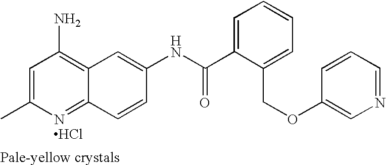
CC1=CC(N)=C2C(=N1)C=CC(NC(C1=CC=CC=C1COC1=CN=CC=C1)=O)=C2.Cl
